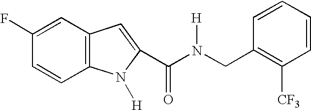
C1=C(F)C=CC2=C1C=C(C(N(CC1=C([CF3])C=CC=C1)[H])=O)N2[H]
